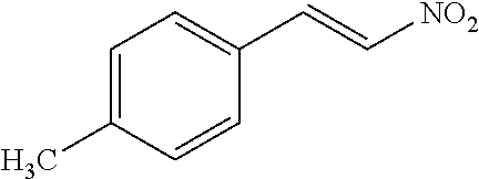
C1=C(C)C=CC(C=C[NO2])=C1
